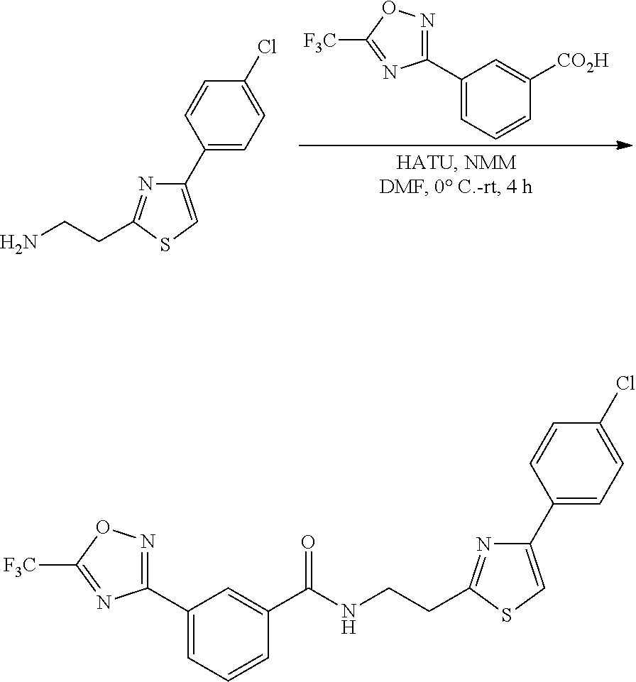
C1(C2=CC=CC([CO2H])=C2)=NOC([F3C])=N1.C1(C2=CC=C(Cl)C=C2)=CSC(CCN)=N1.C1(C2=CC=CC(C(NCCC3=NC(C4=CC=C(Cl)C=C4)=CS3)=O)=C2)=NOC([F3C])=N1
